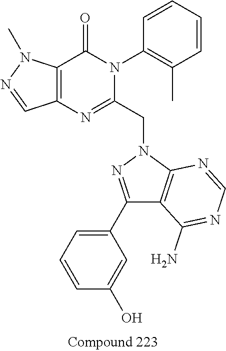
C12=C(C(=O)N(C3=C(C)C=CC=C3)C(CN3N=C(C4=CC=CC(O)=C4)C4=C3N=CN=C4N)=N1)N(C)N=C2
